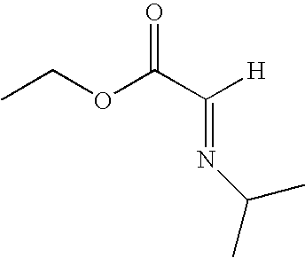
CCOC(C([H])=NC(C)C)=O
